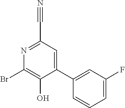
C1(C2=CC(F)=CC=C2)=CC(C#N)=NC(Br)=C1O
